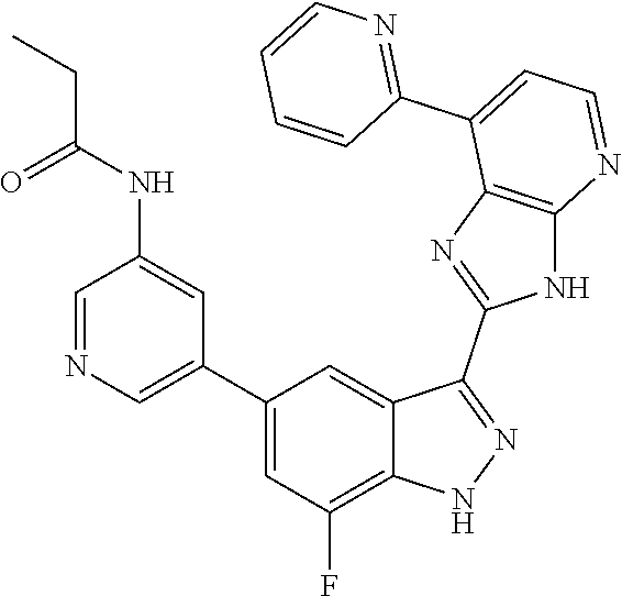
C1=NC=C(C2=CC(F)=C3C(=C2)C(C2=NC4=C(N2)N=CC=C4C2=NC=CC=C2)=NN3)C=C1NC(=O)CC
